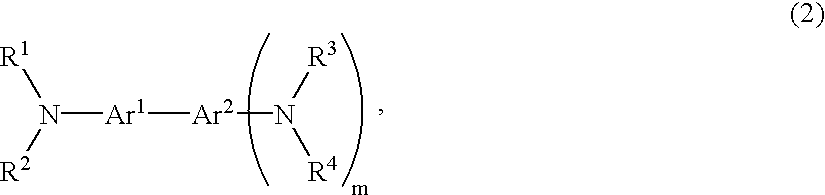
N([Ar1][Ar2]N([R3])[R4])([R2])[R1]
